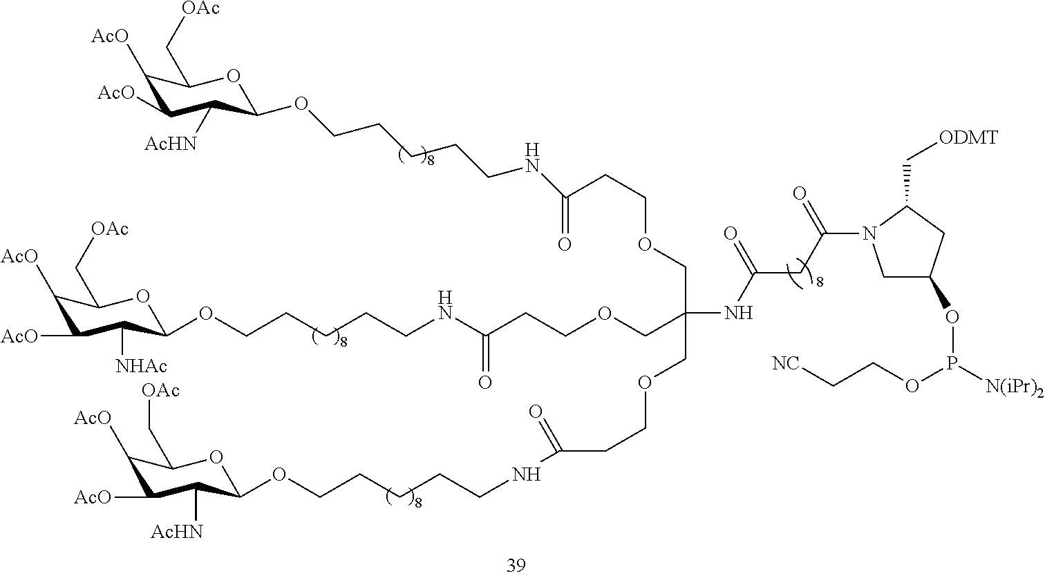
C1([AcO])C([AcO])C([AcHN])C(OCCCCCNC(=O)CCOCC(COCCC(NCCCCCOC2C([NHAc])C([AcO])C([AcO])C(C[OAc])O2)=O)(NC(=O)CC(=O)N2C(C[ODMT])CC(OP(OCC[NC])[N(iPr)2])C2)COCCC(=O)NCCCCCOC2C([AcHN])C([AcO])C([AcO])C(C[OAc])O2)OC1C[OAc]
